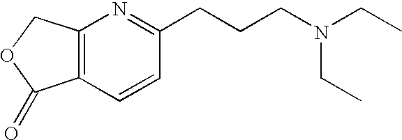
C12=C(C=CC(CCCN(CC)CC)=N1)C(=O)OC2
